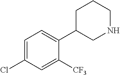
C1=C(Cl)C=C([CF3])C(C2CNCCC2)=C1
